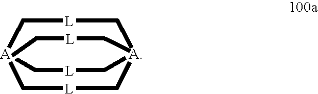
C1[L]C[A]2(C[L]CC)C[L]C[A]1C[L]C2
